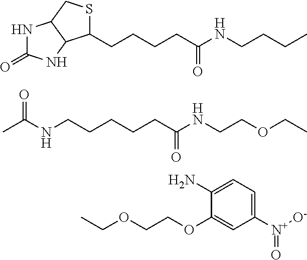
N1C(=O)NC2C1CSC2CCCCC(NCCCC)=O.CC(NCCCCCC(NCCOCC)=O)=O.CCOCCOC1=CC([N+]([O-])=O)=CC=C1N
